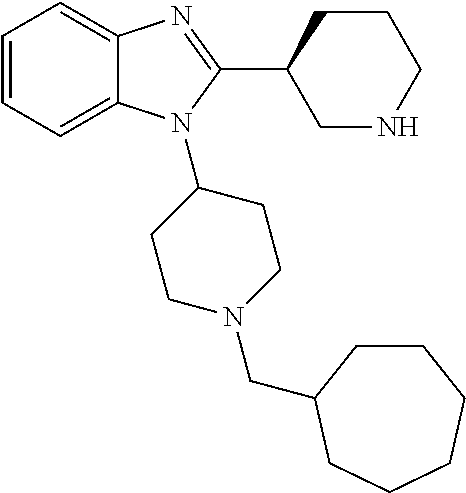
C1=CC=C2C(=C1)N=C(C1CCCNC1)N2C1CCN(CC2CCCCCC2)CC1
